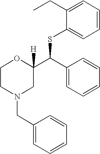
C1CN(CC2=CC=CC=C2)CC(C(SC2=CC=CC=C2CC)C2=CC=CC=C2)([H])O1
